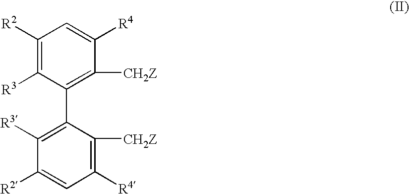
C1([R3])=C([R2])C=C([R4])C([CH2Z])=C1C1=C([R3])C([R2])=CC([R4])=C1[CH2Z]
